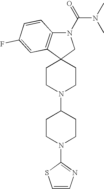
C1CN(C2CCN(C3=NC=CS3)CC2)CCC12CN(C(=O)N(C)C)C1=C2C=C(F)C=C1
